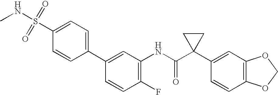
C1(NC(C2(C3=CC4=C(C=C3)OCO4)CC2)=O)=C(F)C=CC(C2=CC=C(S(NC)(=O)=O)C=C2)=C1
